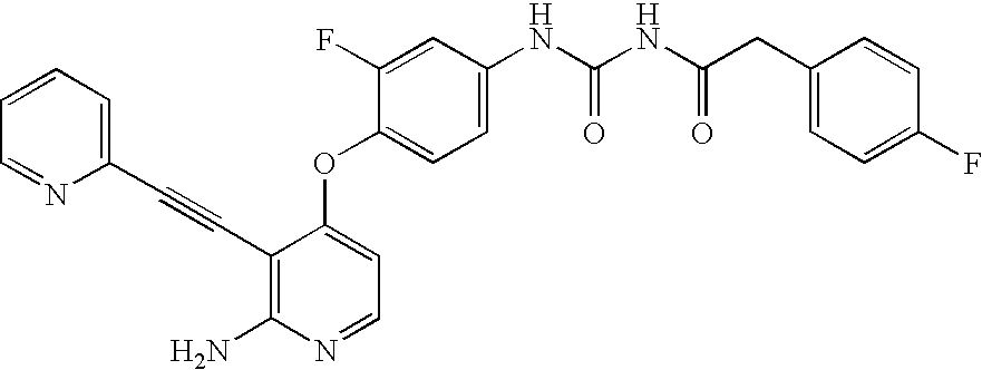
NC1=C(C#CC2=CC=CC=N2)C(OC2=CC=C(NC(NC(CC3=CC=C(F)C=C3)=O)=O)C=C2F)=CC=N1
